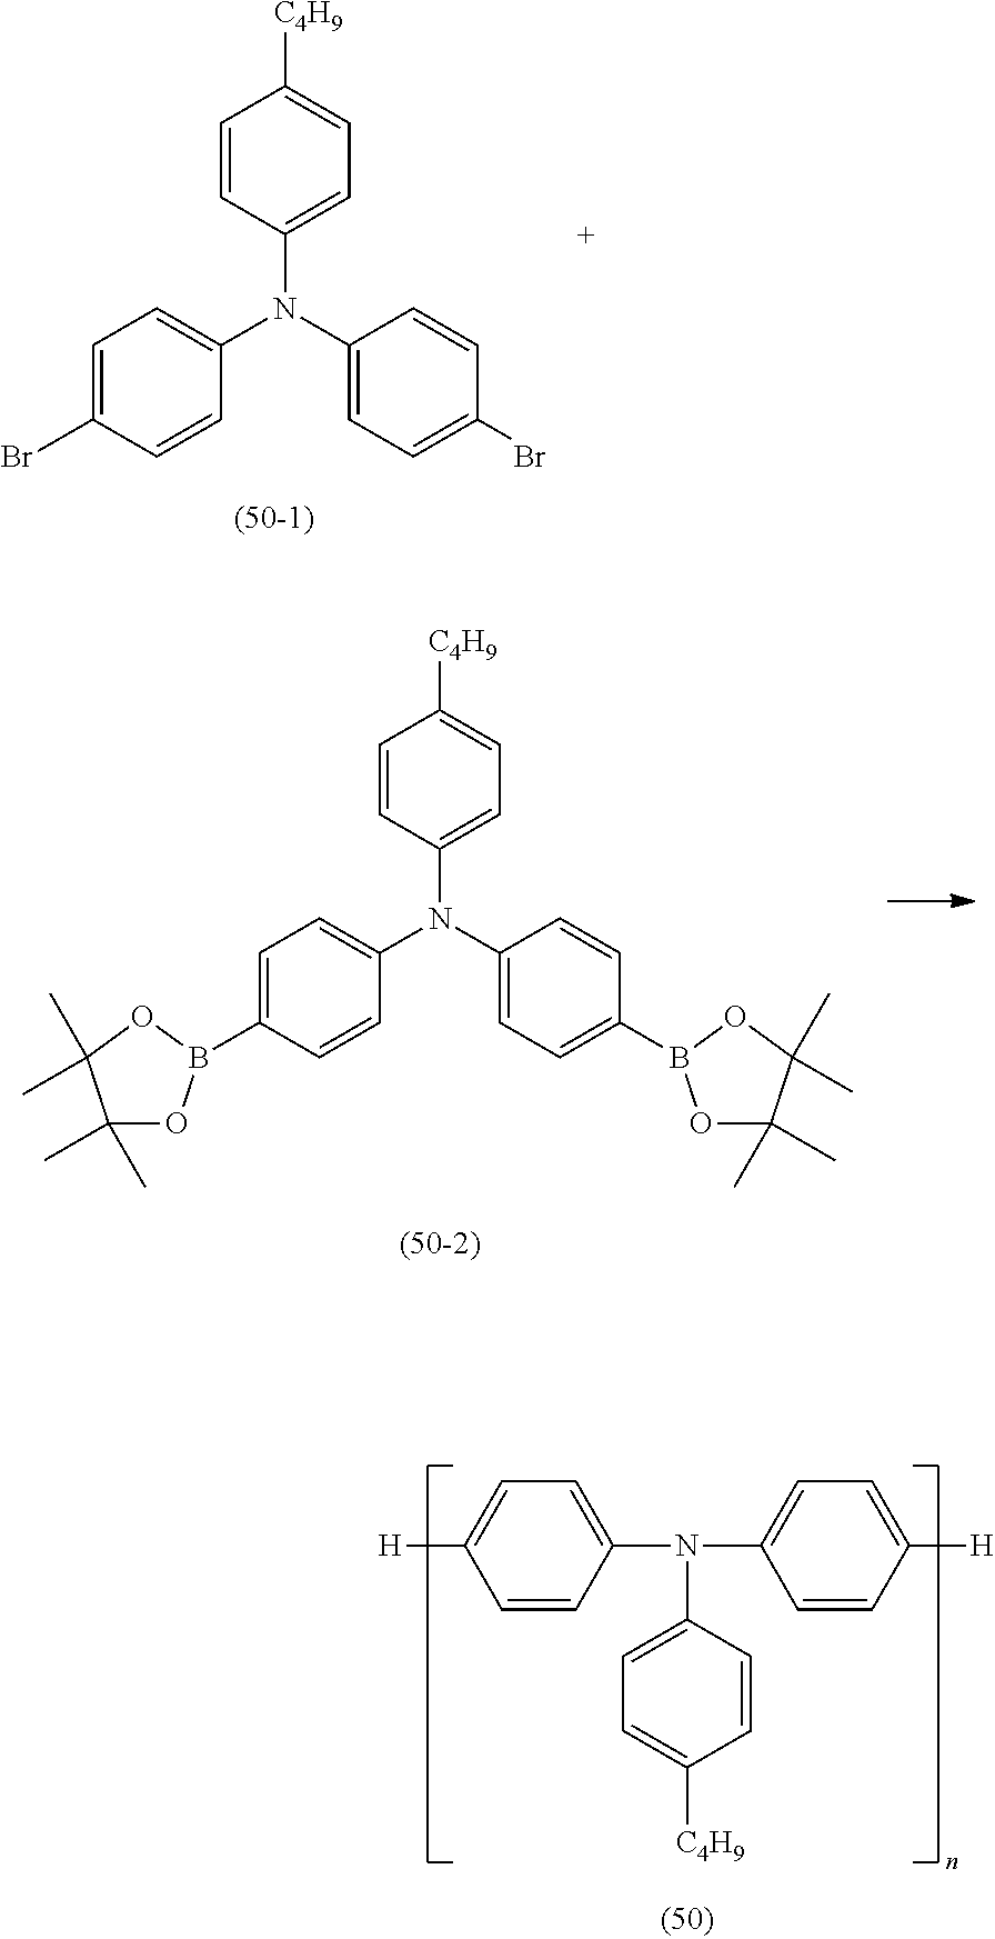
C1=CC(N(C2=CC=C(Br)C=C2)C2=CC=C(Br)C=C2)=CC=C1[C4H9].C1=CC(N(C2=CC=C(B3OC(C)(C)C(C)(C)O3)C=C2)C2=CC=C(B3OC(C)(C)C(C)(C)O3)C=C2)=CC=C1[C4H9].C1=C([H])C=CC(N(C2=CC=C([H])C=C2)C2=CC=C([C4H9])C=C2)=C1
